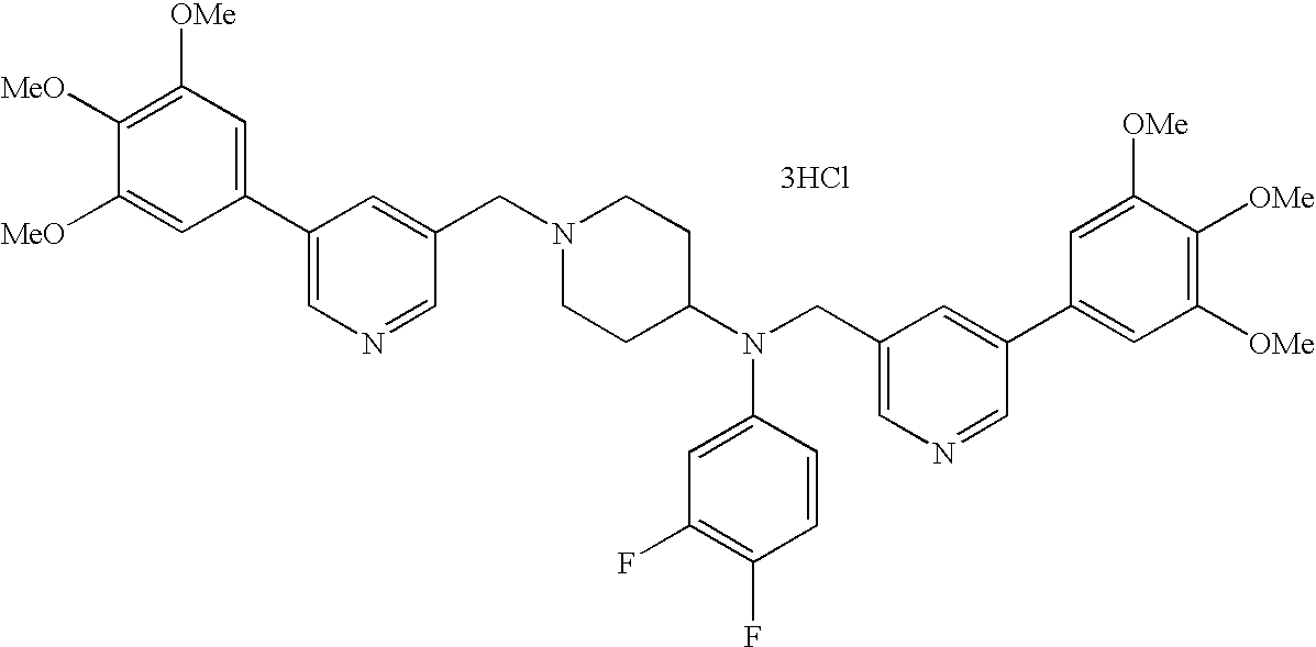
C1=C([MeO])C([MeO])=C([OMe])C=C1C1=CN=CC(CN2CCC(N(CC3=CN=CC(C4=CC([OMe])=C([OMe])C([OMe])=C4)=C3)C3=CC(F)=C(F)C=C3)CC2)=C1.[3HCl]
